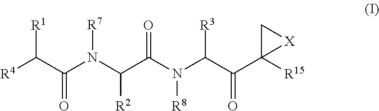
[R4]C(C(N(C(C(N(C(C(C1([R15])[X]C1)=O)[R3])[R8])=O)[R2])[R7])=O)[R1]
